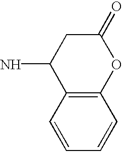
C12=C(OC(=O)CC1N)C=CC=C2
